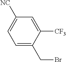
C1([NC])=CC=C(CBr)C([CF3])=C1
